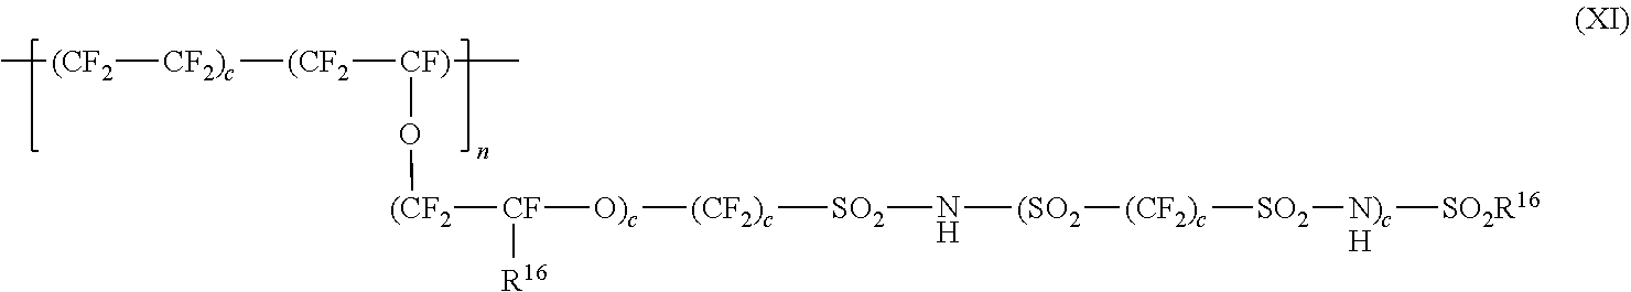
C[(CF2][CF2)c][(CF2][CF)](O[(CF2][CF]([R16])[O)c][(CF2)c][SO2]N[(SO2][(CF2)c][SO2][N)cH][SO2R16])C
